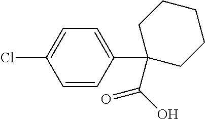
C1=CC(C2(C(O)=O)CCCCC2)=CC=C1Cl
